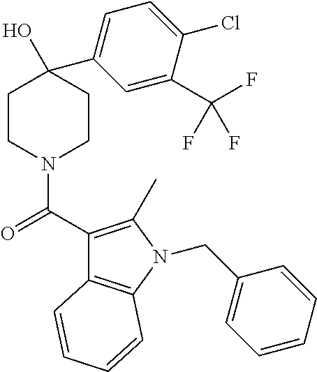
C1CN(C(C2=C(C)N(CC3=CC=CC=C3)C3=C2C=CC=C3)=O)CCC1(O)C1=CC=C(Cl)C(C(F)(F)F)=C1
